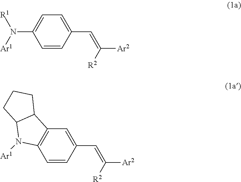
C1(C=C([Ar2])[R2])=CC=C(N([Ar1])[R1])C=C1.C1(C=C([Ar2])[R2])=CC2=C(C=C1)N([Ar1])C1C2CCC1
